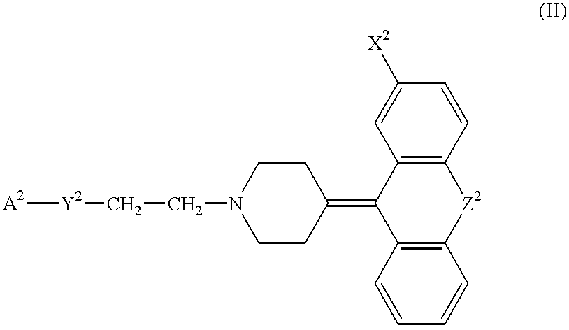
[A2][Y2]CCN1CCC(=C2C3=C([Z2]C4=C2C=C([X2])C=C4)C=CC=C3)CC1
